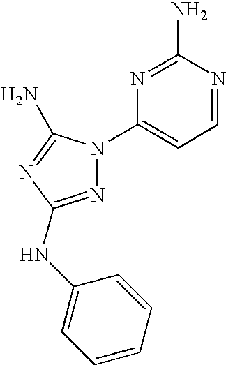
N1=C(NC2=CC=CC=C2)N=C(N)N1C1=CC=NC(N)=N1
